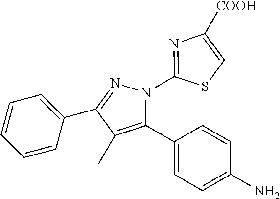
C1=CC=C(C2=NN(C3=NC([COOH])=CS3)C(C3=CC=C(N)C=C3)=C2C)C=C1
